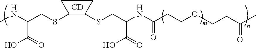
[CD].C1(SCC(NC)C(=O)O)C(SCC(NC(CCOCCC(C)=O)=O)C(=O)O)CC1
